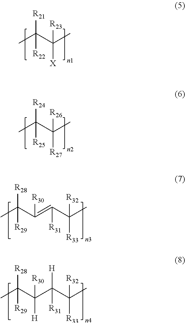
CC(C(C)([R23])[X])([R21])[R22].CC(C(C)([R26])[R27])([R24])[R25].CC(C(=C(C(C)([R32])[R33])[R31])[R30])([R28])[R29].CC(C(C(C(C)([R32])[R33])([R31])[H])([R30])[H])([R28])[R29]
